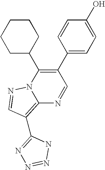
C12=C(C3=NN=NN3)C=NN1C(C1CCCCC1)=C(C1=CC=C(O)C=C1)C=N2
